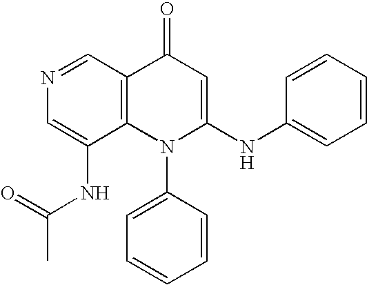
C1(NC(C)=O)=CN=CC2=C1N(C1=CC=CC=C1)C(NC1=CC=CC=C1)=CC2=O
